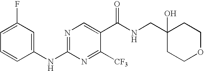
C1(NC2=NC=C(C(NCC3(O)CCOCC3)=O)C([CF3])=N2)=CC(F)=CC=C1
